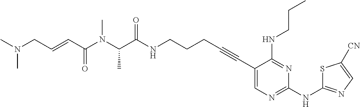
C1(C#CCCCNC(C(N(C(C=CCN(C)C)=O)C)C)=O)=CN=C(NC2=NC=C([CN])S2)N=C1NCCC
